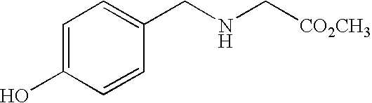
C1=C(O)C=CC(CNC[CO2CH3])=C1
